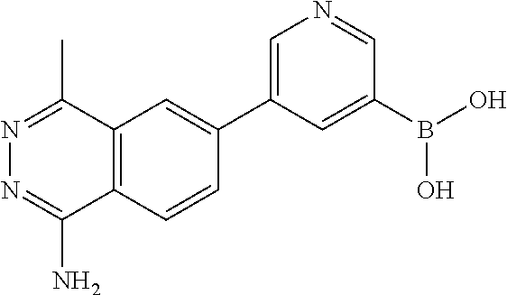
C12=C(C=CC(C3=CN=CC(B(O)O)=C3)=C1)C(N)=NN=C2C
